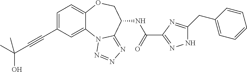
CC(O)(C#CC1=CC=C2C(=C1)N1C(=NN=N1)C(NC(=O)C1=NNC(CC3=CC=CC=C3)=N1)CO2)C
